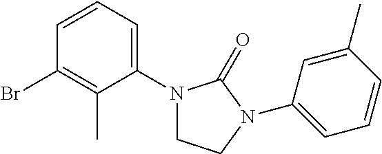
C1=CC=C(N2CCN(C3=CC=CC(C)=C3)C2=O)C(C)=C1Br
